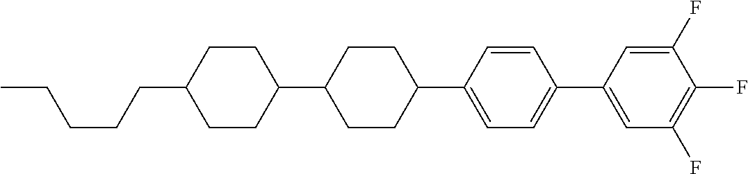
C1(CCCCC)CCC(C2CCC(C3=CC=C(C4=CC(F)=C(F)C(F)=C4)C=C3)CC2)CC1
